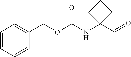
C1=CC=CC(COC(NC2(C=O)CCC2)=O)=C1
